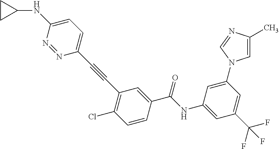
C(C1=CC(C#CC2=CC=C(NC3CC3)N=N2)=C(Cl)C=C1)(NC1=CC(C(F)(F)F)=CC(N2C=C(C)N=C2)=C1)=O
